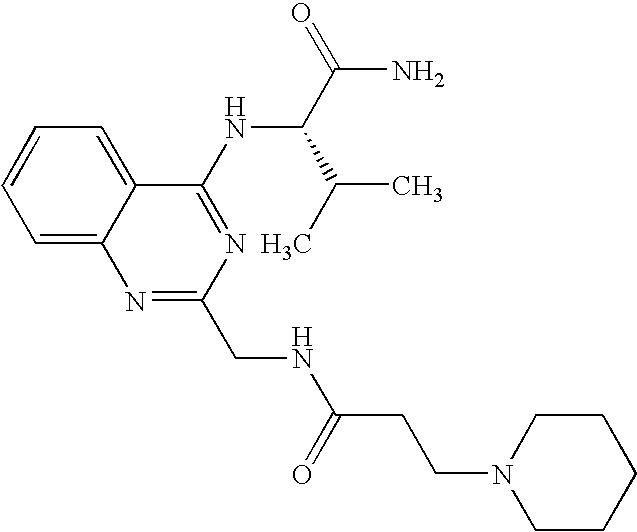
C1=C2C(=CC=C1)C(NC(C(C)C)C(N)=O)=NC(CNC(CCN1CCCCC1)=O)=N2
